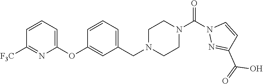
C1=CC=C(OC2=CC(CN3CCN(C(N4N=C(C(=O)O)C=C4)=O)CC3)=CC=C2)N=C1[F3C]
